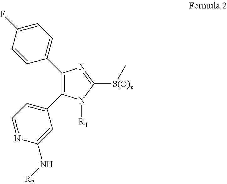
N1([R1])C([S(O)x]C)=NC(C2=CC=C(F)C=C2)=C1C1=CC=NC(N[R2])=C1
